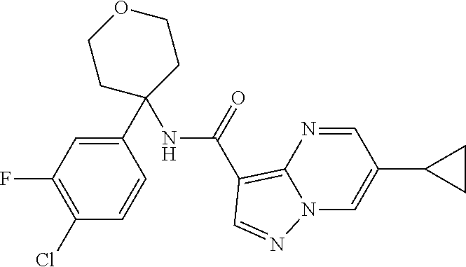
C1(C2=CC(F)=C(Cl)C=C2)(NC(C2=C3N=CC(C4CC4)=CN3N=C2)=O)CCOCC1
